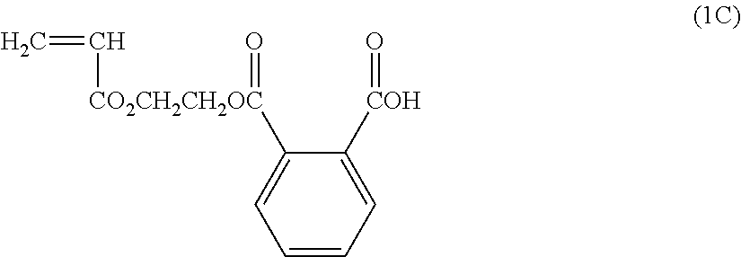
C=C[CO2CH2CH2OC](=O)C1=CC=CC=C1[COH]=O
